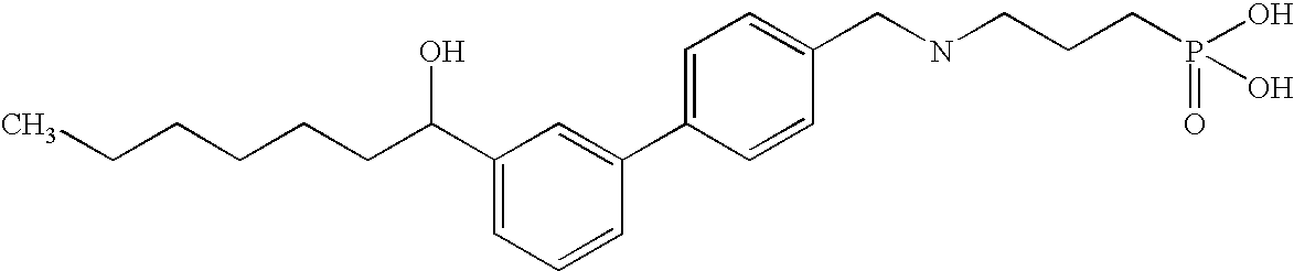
C(CCC(C1=CC=CC(C2=CC=C(CNCCCP(=O)(O)O)C=C2)=C1)O)CCC
